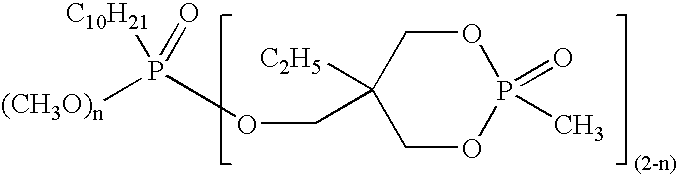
O1CC([C2H5])(COP([(CH3O)n])([C10H21])=O)COP1(=O)C
